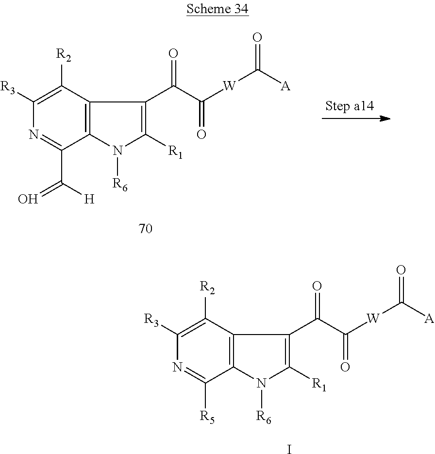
C1([R2])=C([R3])N=C(C([H])=O)C2=C1C(C(C([W]C([A])=O)=O)=O)=C([R1])N2[R6].C1([R2])=C([R3])N=C([R5])C2=C1C(C(C([W]C([A])=O)=O)=O)=C([R1])N2[R6].I
